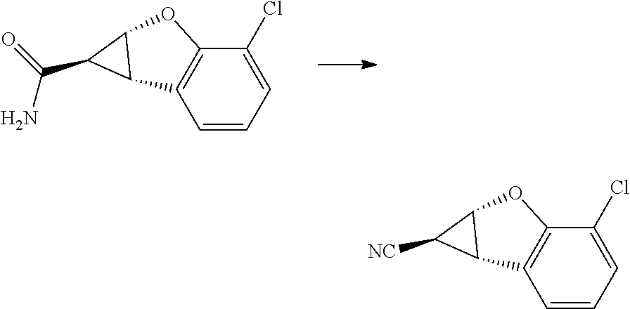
C1=CC=C(Cl)C2=C1C1C(O2)C1C(=O)N.C1=CC=C(Cl)C2=C1C1C(O2)C1[NC]
